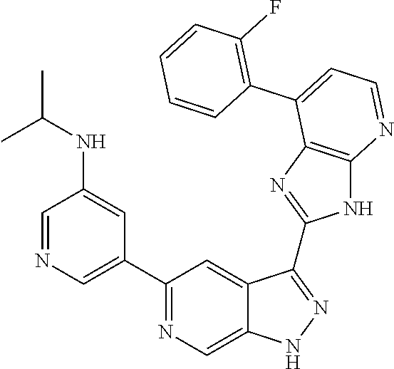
C1=NC=C(C2=NC=C3C(=C2)C(C2=NC4=C(N2)N=CC=C4C2=C(F)C=CC=C2)=NN3)C=C1NC(C)C
